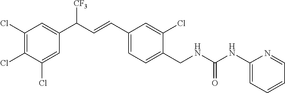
C1(CNC(=O)NC2=CC=CC=N2)=CC=C(C=CC(C2=CC(Cl)=C(Cl)C(Cl)=C2)[CF3])C=C1Cl
